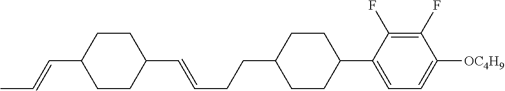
C1CC(C=CC)CCC1C=CCCC1CCC(C2=CC=C([OC4H9])C(F)=C2F)CC1
